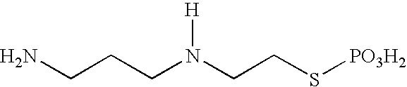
NCCCN(CCS[PO3H2])[H]
